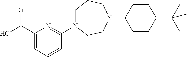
C(C1=CC=CC(N2CCCN(C3CCC(C(C)(C)C)CC3)CC2)=N1)(O)=O
